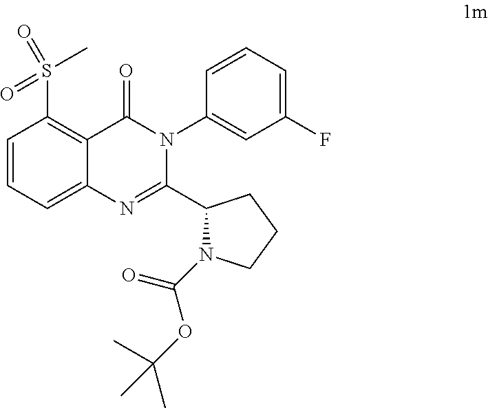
C1=CC=C2C(=C1S(C)(=O)=O)C(=O)N(C1=CC(F)=CC=C1)C(C1N(C(OC(C)(C)C)=O)CCC1)=N2
